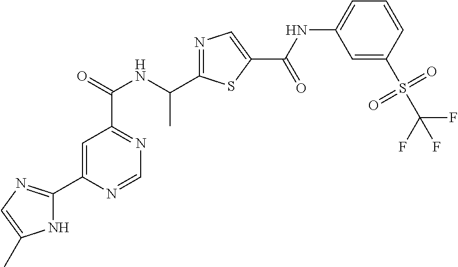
C1=C(C2=NC=C(C)N2)N=CN=C1C(NC(C1=NC=C(C(=O)NC2=CC=CC(S(C(F)(F)F)(=O)=O)=C2)S1)C)=O
